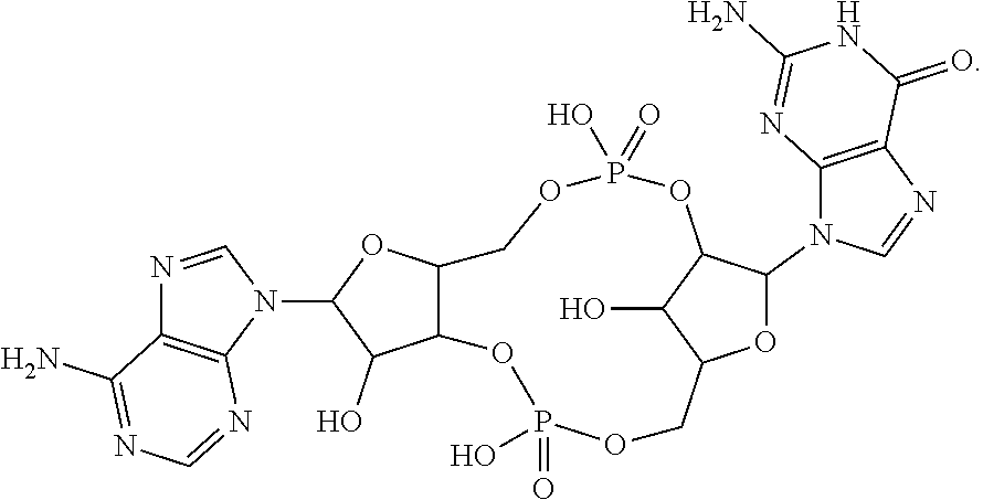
O1C(N2C=NC3=C2N=C(N)NC3=O)C2C(O)C1COP(=O)(O)OC1C(COP(O)(=O)O2)OC(N2C=NC3=C2N=CN=C3N)C1O
